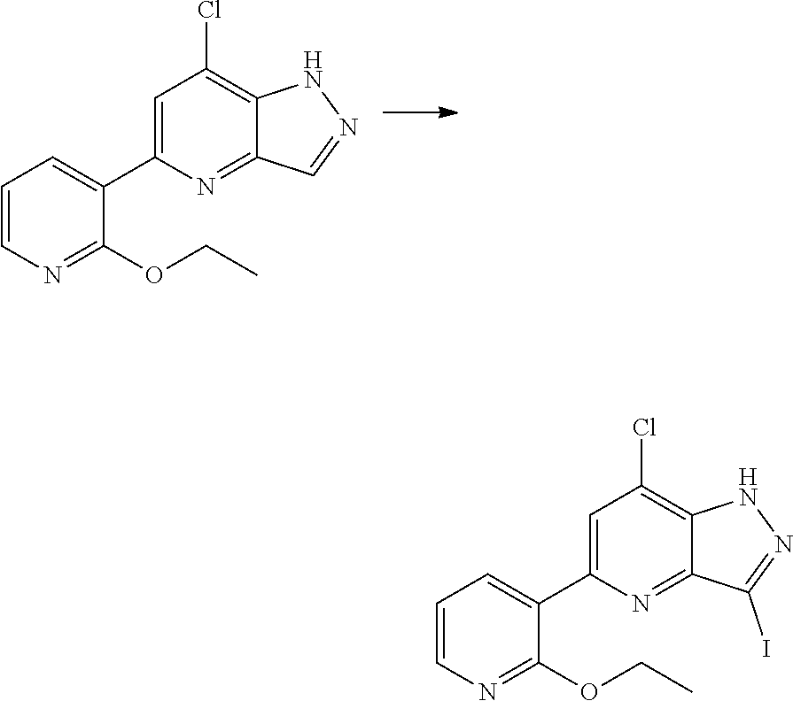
C1=C(C2=CC=CN=C2OCC)N=C2C(=C1Cl)NN=C2.C1=C(C2=CC=CN=C2OCC)N=C2C(=C1Cl)NN=C2I
